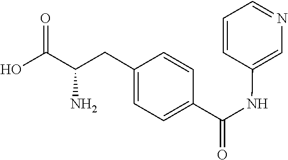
C1=CC=NC=C1NC(C1=CC=C(CC(C(O)=O)N)C=C1)=O
